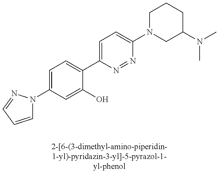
C1(N2C=CC=N2)=CC=C(C2=CC=C(N3CC(N(C)C)CCC3)N=N2)C(O)=C1
